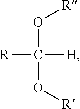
[R]C(O[R])(O[R])[H]
